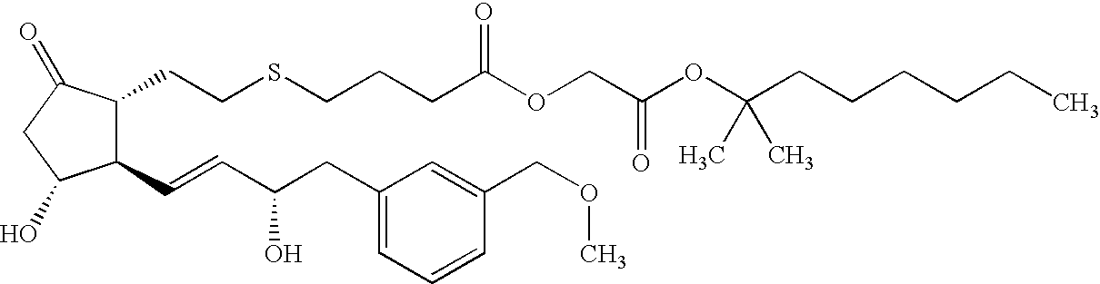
C1(C=CC(CC2=CC=CC(COC)=C2)O)C(CCSCCCC(OCC(OC(CCCCCC)(C)C)=O)=O)C(=O)CC1O
